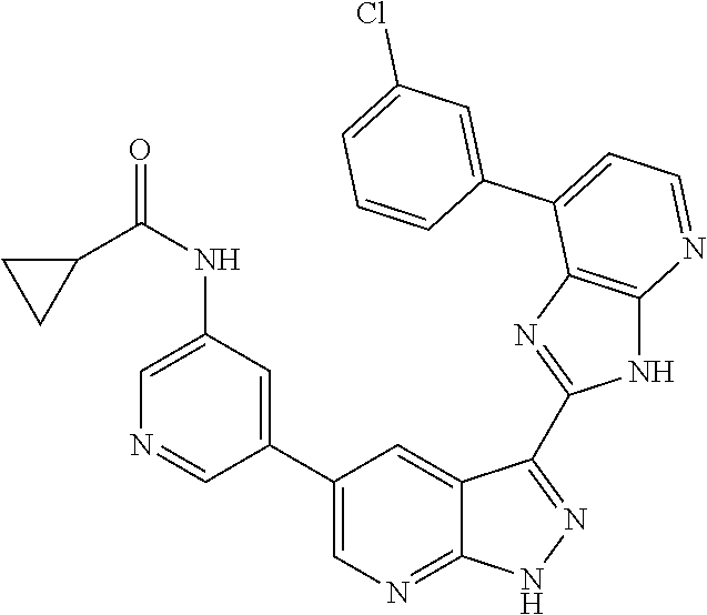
C1(NC(=O)C2CC2)=CN=CC(C2=CN=C3C(=C2)C(C2=NC4=C(N2)N=CC=C4C2=CC(Cl)=CC=C2)=NN3)=C1
